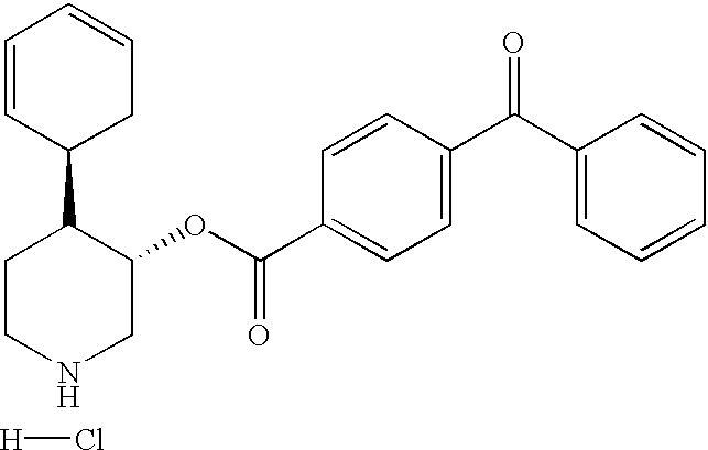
[H]Cl.C1CC(C2C=CC=CC2)C(OC(C2=CC=C(C(C3=CC=CC=C3)=O)C=C2)=O)CN1
